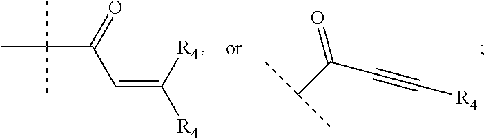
C(C(=O)C#C[R4])(C)C.C(C(C=C([R4])[R4])=O)(C)(C)C
